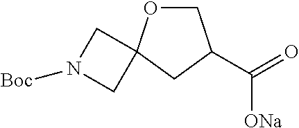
C1OC2(CC1C(=O)[ONa])CN([Boc])C2
